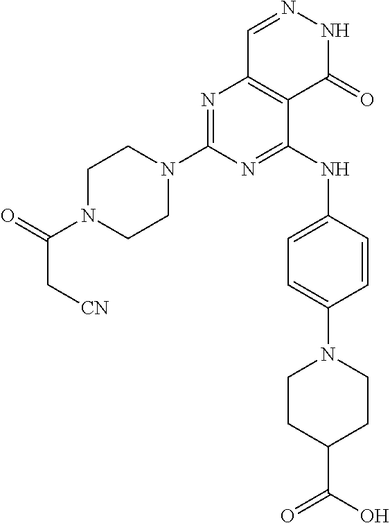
N1=C(N2CCN(C(=O)C[CN])CC2)N=C(NC2=CC=C(N3CCC(C(=O)O)CC3)C=C2)C2=C1C=NNC2=O
